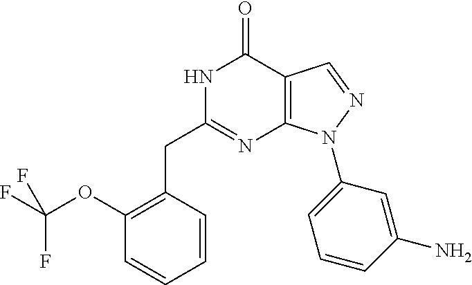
N1C(CC2=C(OC(F)(F)F)C=CC=C2)=NC2=C(C1=O)C=NN2C1=CC=CC(N)=C1
